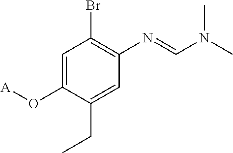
C1=C(O[A])C(CC)=CC(N=CN(C)C)=C1Br
